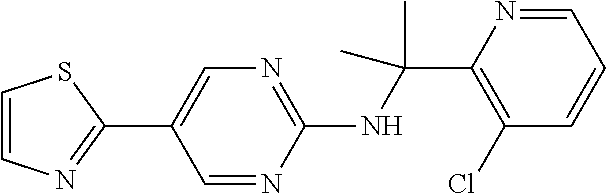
C1(C2=CN=C(NC(C)(C)C3=C(Cl)C=CC=N3)N=C2)=NC=CS1
